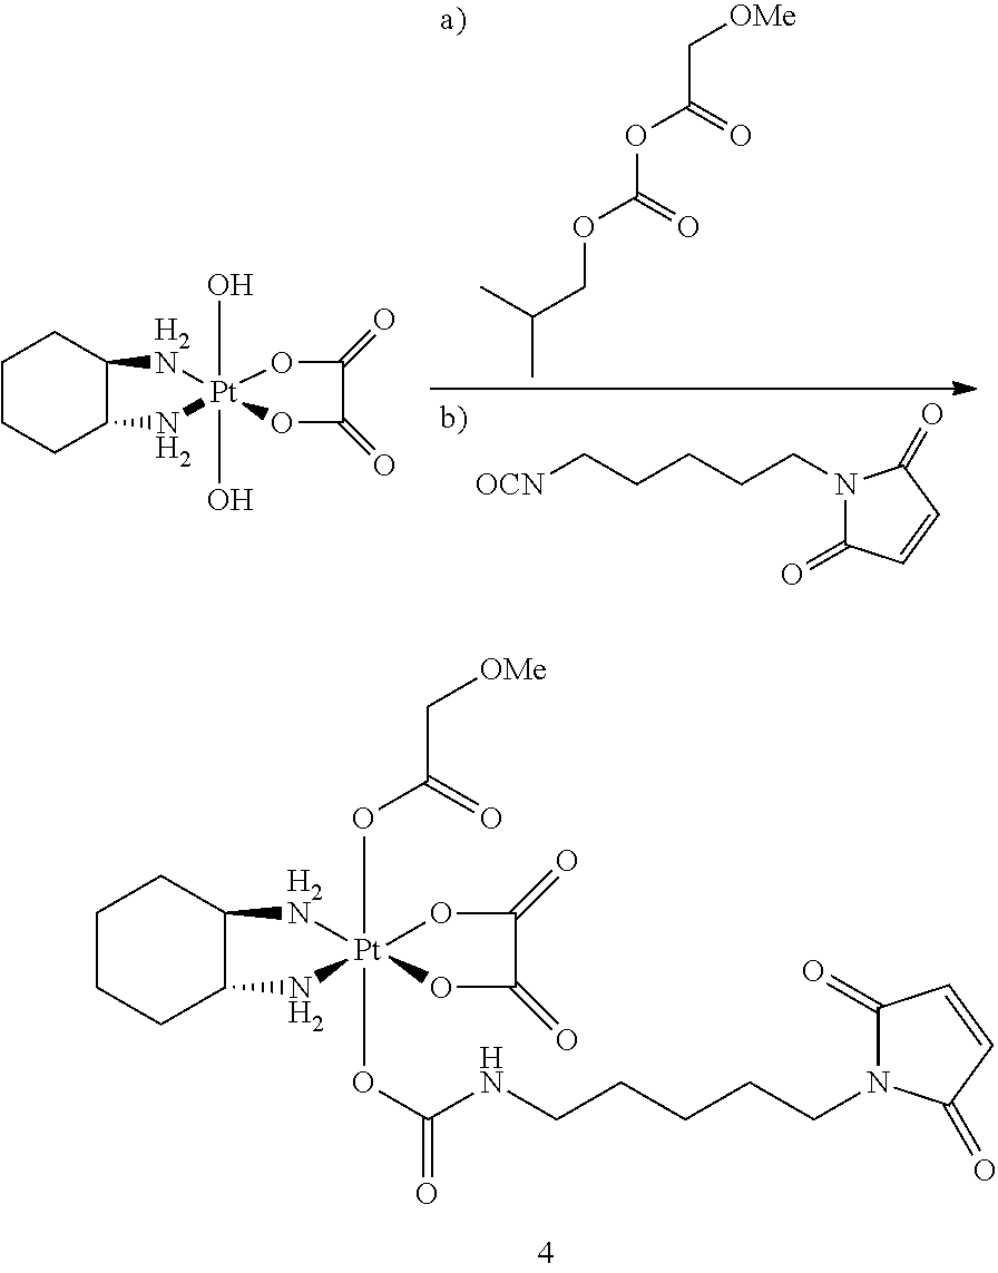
[OCN]CCCCCN1C(=O)C=CC1=O.CC(C)COC(OC(C[OMe])=O)=O.C1CCC2C(C1)[H2N][Pt]1(O)(O)(N2)OC(=O)C(=O)O1.C(NCCCCCN1C(=O)C=CC1=O)(=O)O[Pt]12(OC(=O)C[OMe])(OC(=O)C(=O)O1)[H2N]C1C(CCCC1)N2
